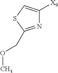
N1=C(COC)SC=C1[X9]
